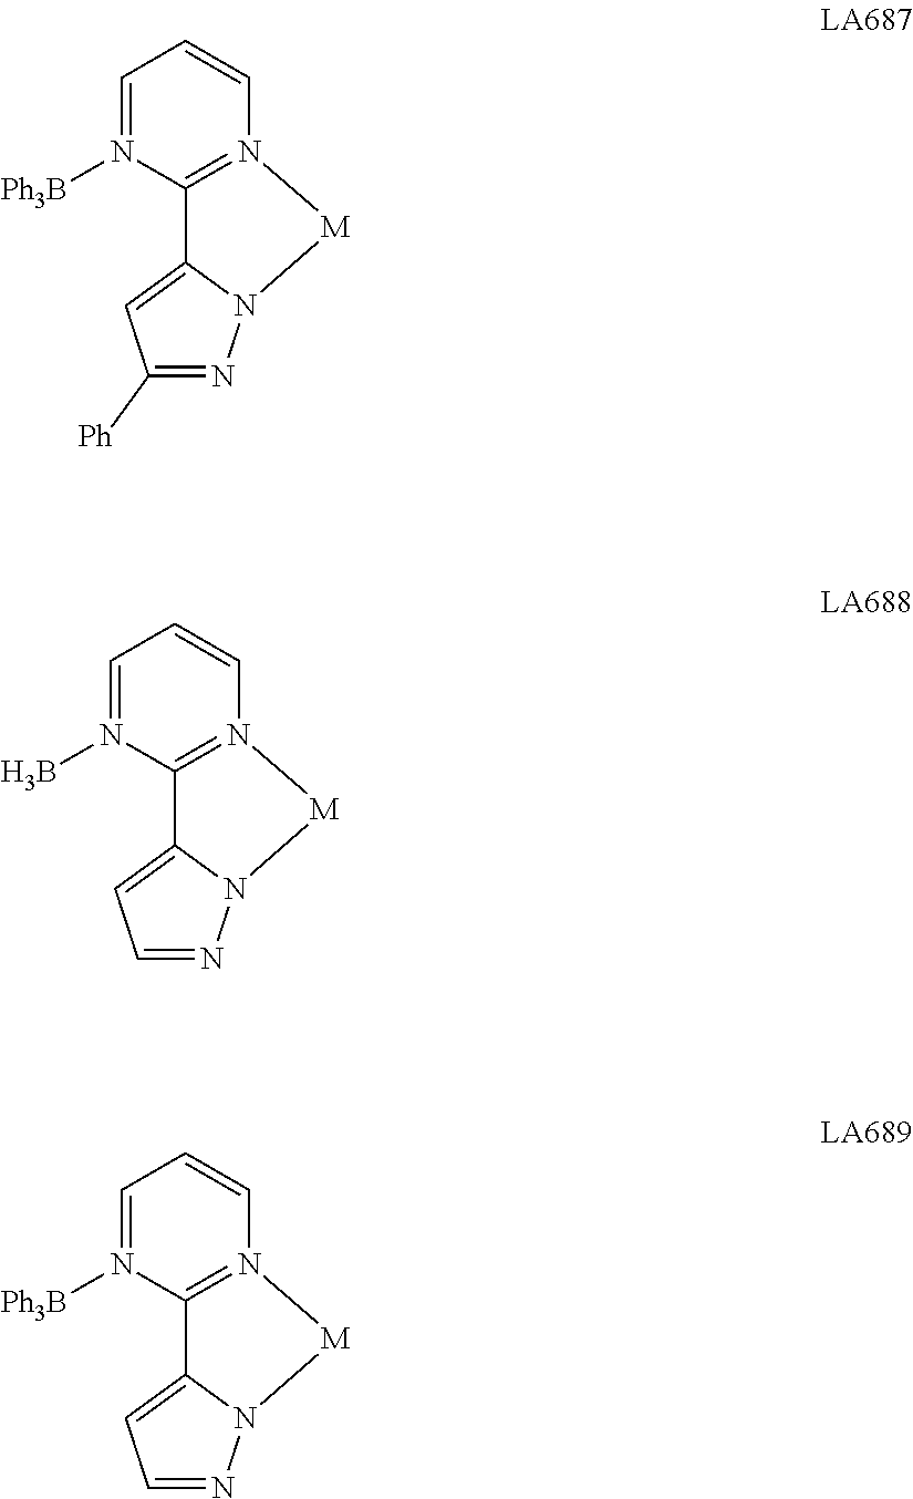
N1=C([Ph])C=C2N1[M]N1=C2N([Ph3B])=CC=C1.N1=CC=C2N1[M]N1=C2N(B)=CC=C1.N1=CC=C2N1[M]N1=C2N([Ph3B])=CC=C1
